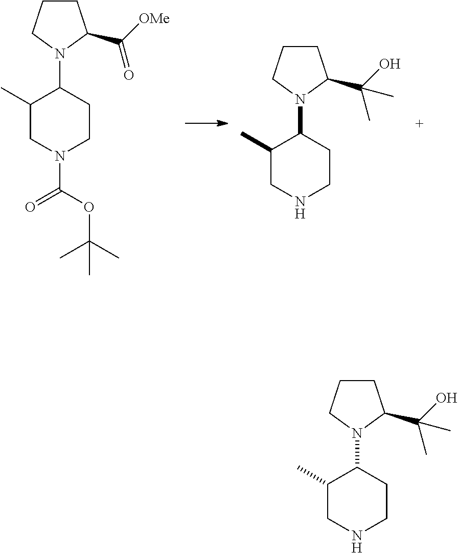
C1(C)CN(C(OC(C)(C)C)=O)CCC1N1C(C([OMe])=O)CCC1.C1(C)CNCCC1N1C(C(O)(C)C)CCC1.C1(C)CNCCC1N1C(C(O)(C)C)CCC1
